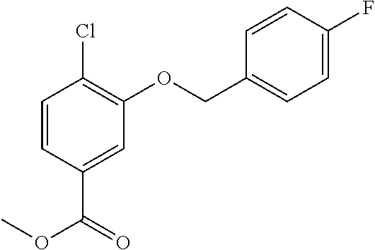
O(C(C1=CC(OCC2=CC=C(F)C=C2)=C(Cl)C=C1)=O)C
